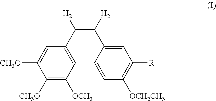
C1([CH3O])=C([OCH3])C=C(C(C(C2=CC([R])=C([OCH2CH3])C=C2)[H2])[H2])C=C1[CH3O]
